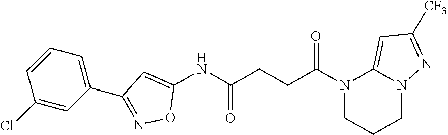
N1(C(CCC(NC2=CC(C3=CC=CC(Cl)=C3)=NO2)=O)=O)CCCN2C1=CC([CF3])=N2
